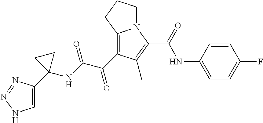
C12=C(C(C(NC3(C4=CNN=N4)CC3)=O)=O)C(C)=C(C(=O)NC3=CC=C(F)C=C3)N1CCC2
